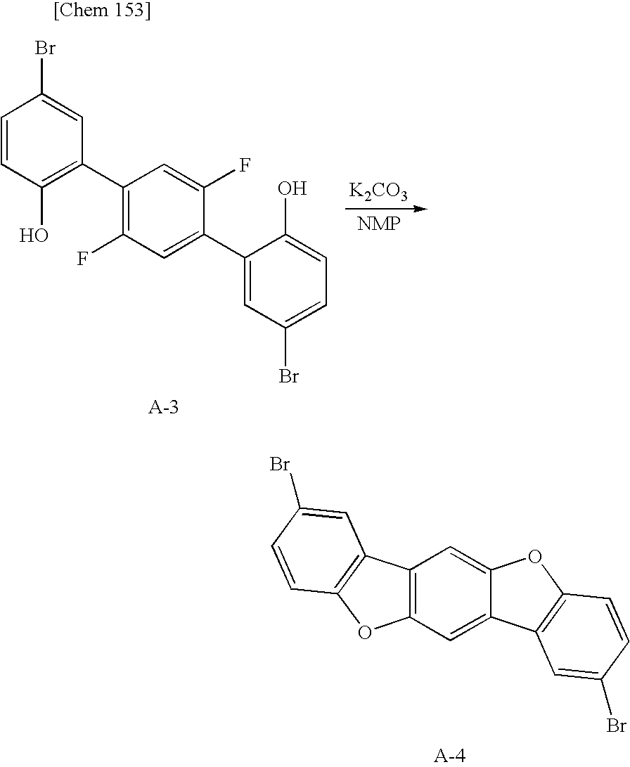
C1(C2=C(O)C=CC(Br)=C2)=C(F)C=C(C2=CC(Br)=CC=C2O)C(F)=C1.[NMP].[K2CO3].C12=C(C=C3C(=C1)OC1=C3C=C(Br)C=C1)OC1=C2C=C(Br)C=C1
